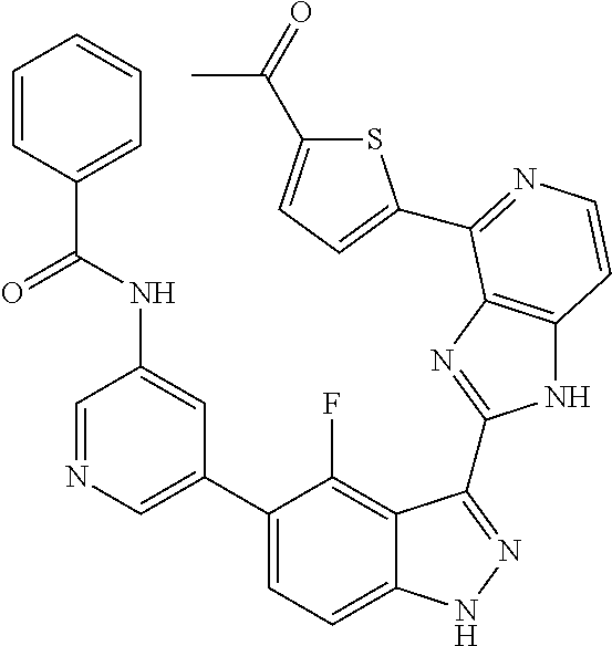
C1=C(C2=CC=C3C(=C2F)C(C2=NC4=C(N2)C=CN=C4C2=CC=C(C(C)=O)S2)=NN3)C=C(NC(=O)C2=CC=CC=C2)C=N1
